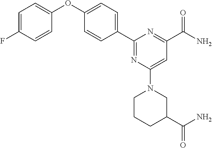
C1=C(F)C=CC(OC2=CC=C(C3=NC(N4CCCC(C(N)=O)C4)=CC(C(N)=O)=N3)C=C2)=C1
